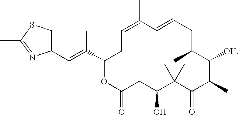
C1=C(C)C=CCC(C)C([OH])C(C)C(=O)C(C)(C)C(O)CC(=O)OC(C(=CC2=CSC(C)=N2)C)C1
